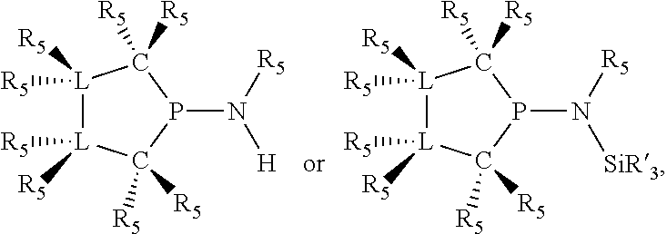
[L]1([R5])([R5])[L]([R5])([R5])C([R5])([R5])P(N([R5])[H])C1([R5])[R5].[L]1([R5])([R5])[L]([R5])([R5])C([R5])([R5])P(N([R5])[SiR3])C1([R5])[R5]
